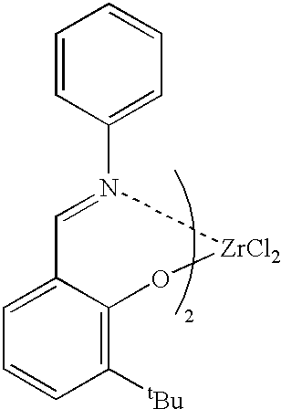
C1=CC([tBu])=C2C(=C1)C=N(C1=CC=CC=C1)[ZrCl2]O2
